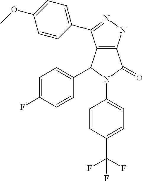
C12=C(NN=C1C1=CC=C(OC)C=C1)C(=O)N(C1=CC=C(C(F)(F)F)C=C1)C2C1=CC=C(F)C=C1
